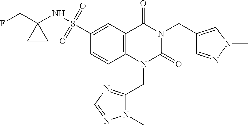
C1(S(=O)(=O)NC2(CF)CC2)=CC2=C(C=C1)N(CC1=NC=NN1C)C(=O)N(CC1=CN(C)N=C1)C2=O
